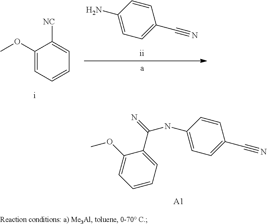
C1(OC)=CC=CC=C1[NC].C1(N)=CC=C(C#N)C=C1.C1(OC)=CC=CC=C1C(=N)NC1=CC=C(C#N)C=C1.[A1]
